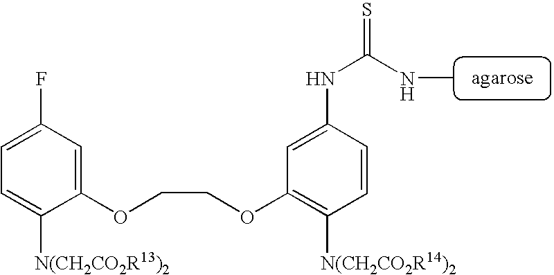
C1(F)=CC=C([N(CH2CO2R13)2])C(OCCOC2=C([N(CH2CO2R14)2])C=CC(NC(=S)NC)=C2)=C1
